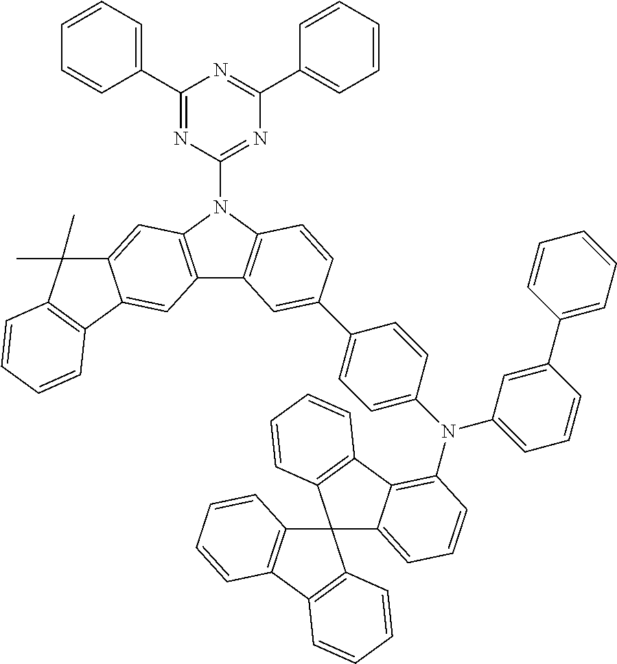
C1(C2=CC=CC=C2)=NC(N2C3=C(C4=C2C=C2C(=C4)C4=C(C2(C)C)C=CC=C4)C=C(C2=CC=C(N(C4=CC=CC(C5=CC=CC=C5)=C4)C4=C5C(=CC=C4)C4(C6=C5C=CC=C6)C5=C(C6=C4C=CC=C6)C=CC=C5)C=C2)C=C3)=NC(C2=CC=CC=C2)=N1
